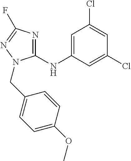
C1(NC2=CC(Cl)=CC(Cl)=C2)=NC(F)=NN1CC1=CC=C(OC)C=C1
